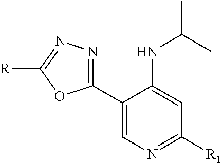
C1(C2=CN=C([R1])C=C2NC(C)C)=NN=C([R])O1
